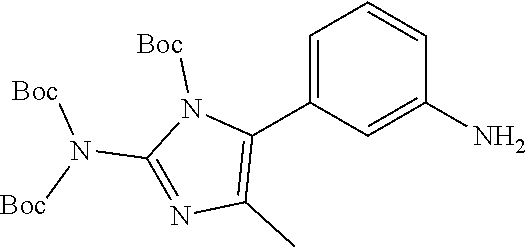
C1=C(C2=C(C)N=C(N([Boc])[Boc])N2[Boc])C=C(N)C=C1
